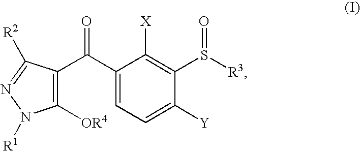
C1([OR4])=C(C(C2=CC=C([Y])C(S([R3])=O)=C2[X])=O)C([R2])=NN1[R1]
